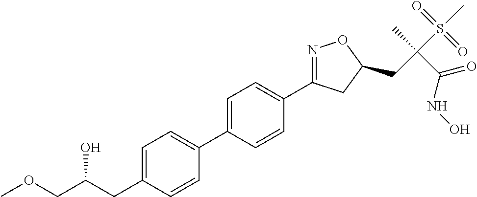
C1=C(C2=CC=C(CC(COC)O)C=C2)C=CC(C2=NOC(CC(C(=O)NO)(S(C)(=O)=O)C)C2)=C1
